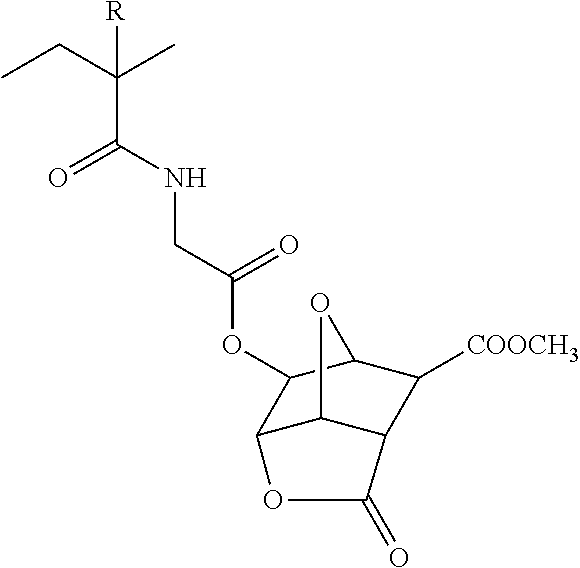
CCC(C)([R])C(NCC(OC1C2C3C(C([COOCH3])C1O3)C(=O)O2)=O)=O
